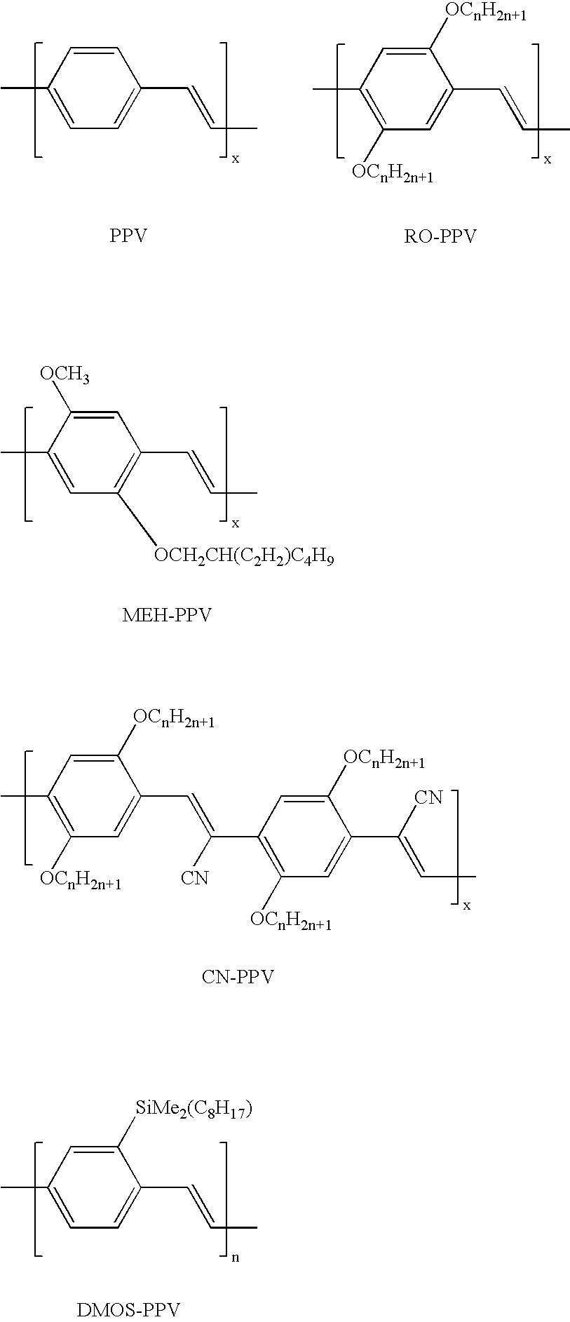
C1=CC(C)=CC=C1C=CC.C1([OCnH2n+1])=CC(C)=C([OCnH2n+1])C=C1C=CC.[PPV].C1=C([OCH3])C(C)=CC([OCH2CH(C2H2)C4H9])=C1C=CC.C1([OCnH2n+1])=CC(C)=C([OCnH2n+1])C=C1C=C(C1=C([OCnH2n+1])C=C(C(=CC)[CN])C([OCnH2n+1])=C1)[CN].[CN-PPV].C1([SiMe2(C8H17)])=CC(C)=CC=C1C=CC
